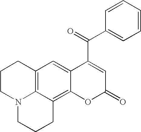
C12=C3C(=C4C(=C1)C(C(=O)C1=CC=CC=C1)=CC(=O)O4)CCCN3CCC2
